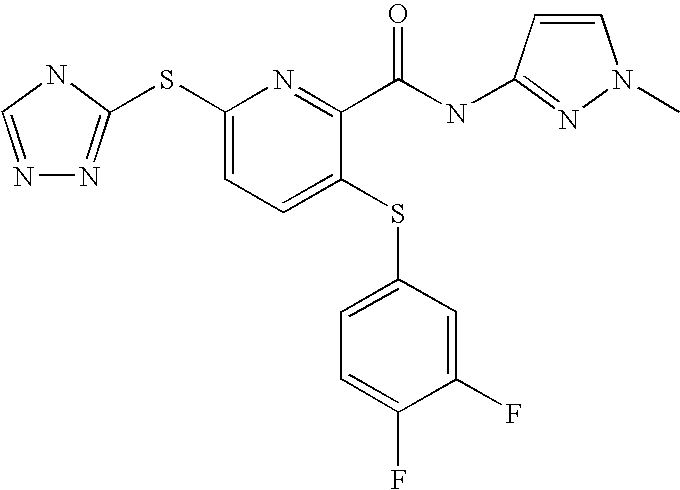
N1=CNC(SC2=CC=C(SC3=CC=C(F)C(F)=C3)C(C(NC3=NN(C)C=C3)=O)=N2)=N1
